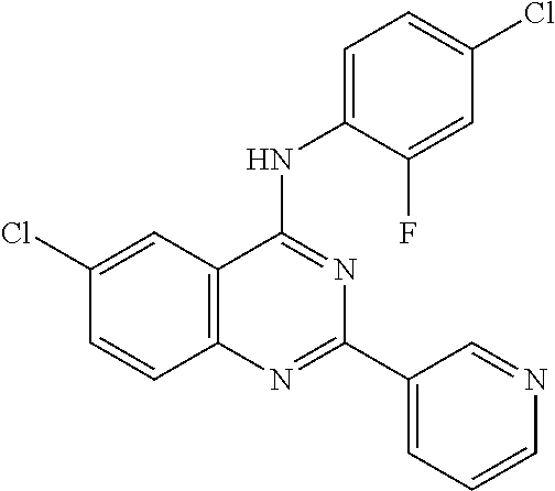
C12=C(C=C(Cl)C=C1)C(NC1=CC=C(Cl)C=C1F)=NC(C1=CC=CN=C1)=N2
